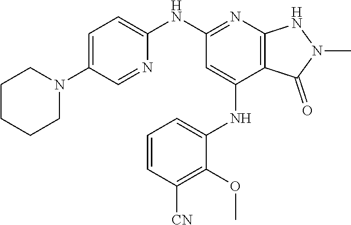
N(C1=NC2=C(C(NC3=CC=CC([CN])=C3OC)=C1)C(=O)N(C)N2)C1=CC=C(N2CCCCC2)C=N1
